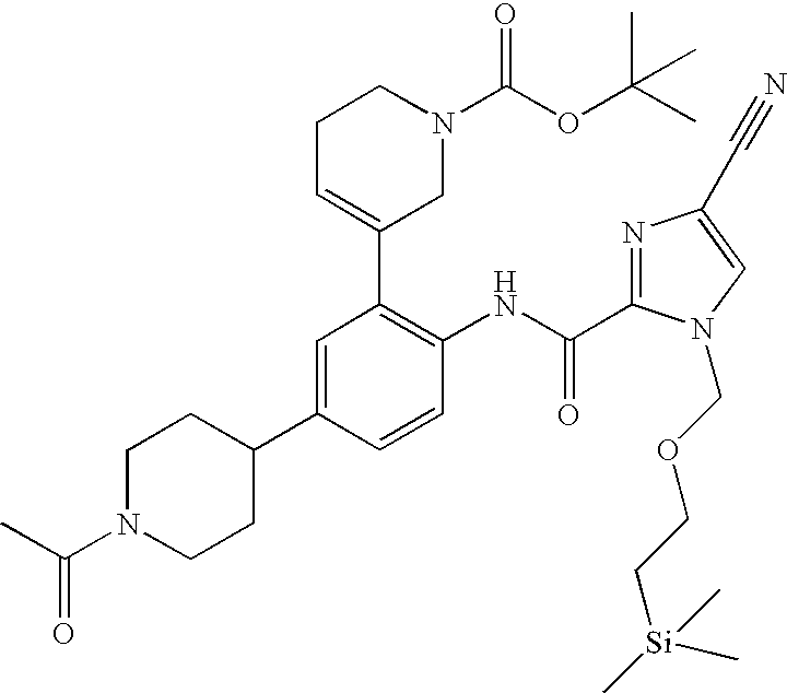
C1N(C(C)=O)CCC(C2=CC(C3=CCCN(C(=O)OC(C)(C)C)C3)=C(NC(C3=NC(C#N)=CN3COCC[Si](C)(C)C)=O)C=C2)C1
